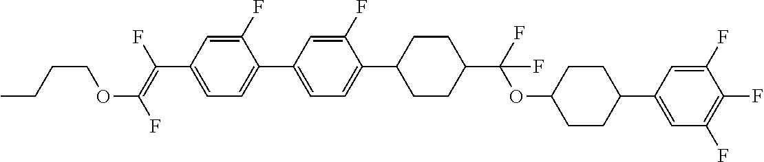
C1=C(F)C(C2=CC=C(C3CCC(C(OC4CCC(C5=CC(F)=C(F)C(F)=C5)CC4)(F)F)CC3)C(F)=C2)=CC=C1C(=C(F)OCCCC)F
